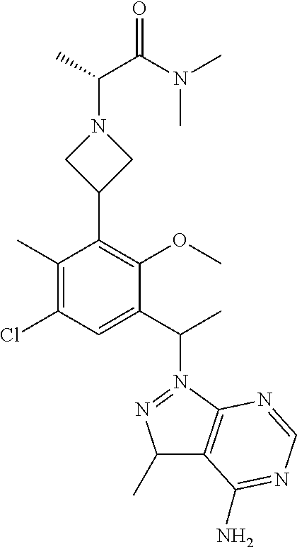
C1(C)=C(Cl)C=C(C(C)N2=NC(C)C3=C2N=CN=C3N)C(OC)=C1C1CN(C(C(N(C)C)=O)C)C1
